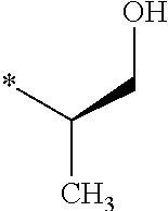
*C(CO)C
